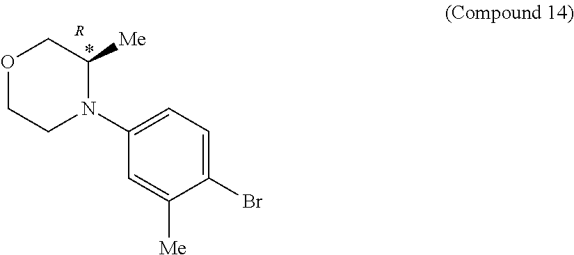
C1(Br)=CC=C(N2C([Me])COCC2)C=C1[Me].[R]
